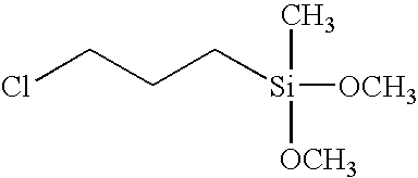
ClCCC[Si]([OCH3])(C)[OCH3]
